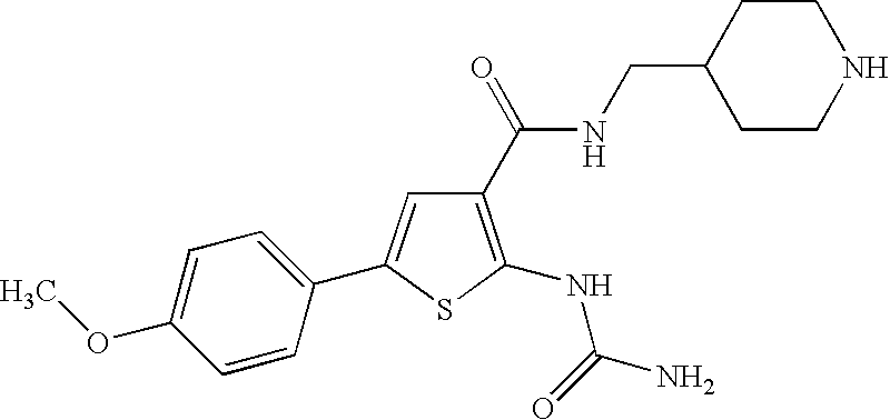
C1(OC)=CC=C(C2=CC(C(NCC3CCNCC3)=O)=C(NC(=O)N)S2)C=C1
